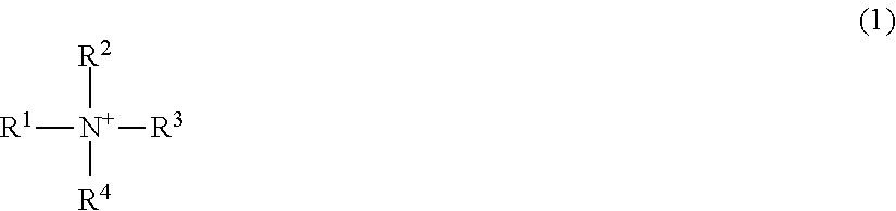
[R1][N+]([R3])([R2])[R4]
